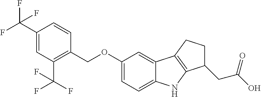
C1=CC(COC2=CC=C3C(=C2)C2=C(N3)C(CC(O)=O)CC2)=C(C(F)(F)F)C=C1C(F)(F)F
